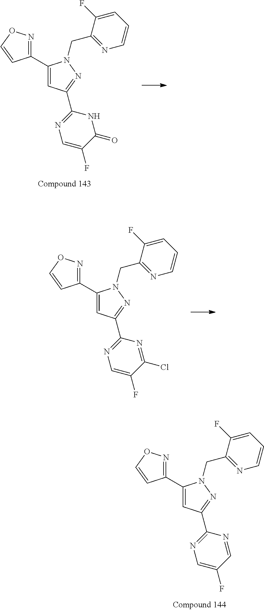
C1(C2=CC(C3=NC=C(F)C(=O)N3)=NN2CC2=NC=CC=C2F)=NOC=C1.C1(C2=CC(C3=NC=C(F)C(Cl)=N3)=NN2CC2=NC=CC=C2F)=NOC=C1.C1(C2=CC(C3=NC=C(F)C=N3)=NN2CC2=NC=CC=C2F)=NOC=C1
